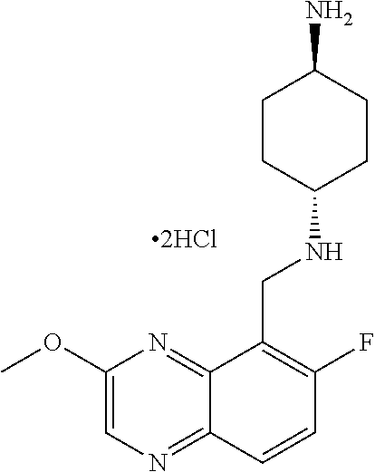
C1(OC)=CN=C2C(=N1)C(CNC1CCC(N)CC1)=C(F)C=C2
